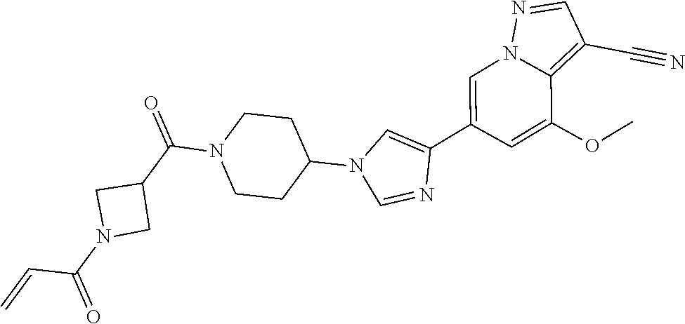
C1=C(C2=CN(C3CCN(C(C4CN(C(=O)C=C)C4)=O)CC3)C=N2)C=C(OC)C2=C(C#N)C=NN12
